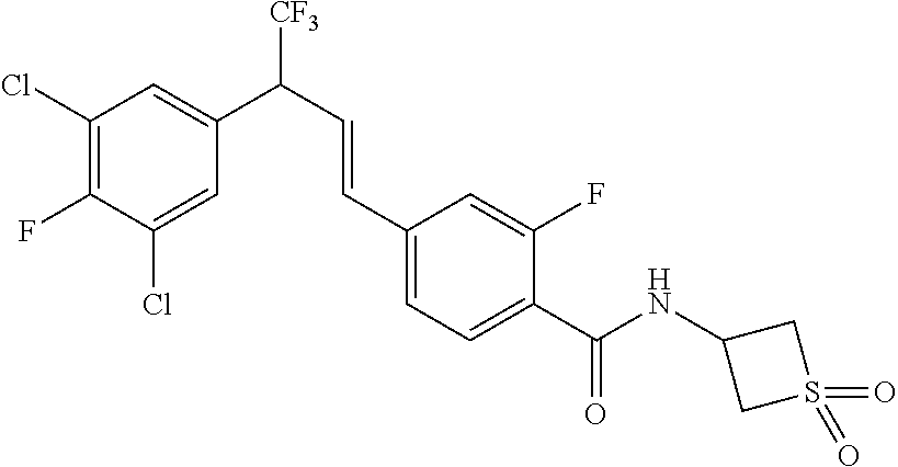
C(C1=CC=C(C=CC([CF3])C2=CC(Cl)=C(F)C(Cl)=C2)C=C1F)(=O)NC1CS(=O)(=O)C1
